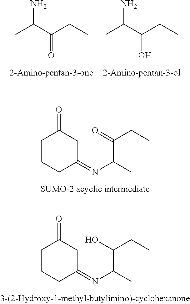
CC(C(CC)=O)N.CC(C(CC)O)N.C1CCC(=NC(C(=O)CC)C)CC1=O.C1CCC(=NC(C(O)CC)C)CC1=O
